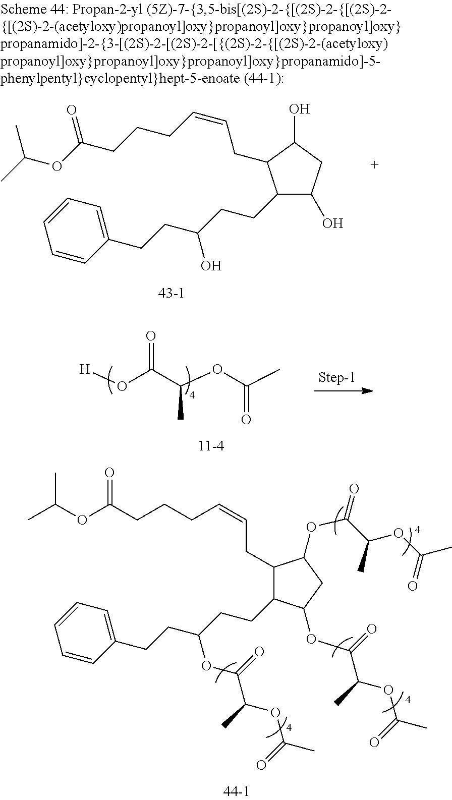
[H]OC(C(OC(C)=O)C)=O.C1(CCC(CCC2=CC=CC=C2)O)C(O)CC(O)C1CC=CCCCC(OC(C)C)=O.C(CC(CCC1=CC=CC=C1)OC(C(OC(C)=O)C)=O)C1C(OC(=O)C(OC(C)=O)C)CC(OC(=O)C(OC(C)=O)C)C1CC=CCCCC(OC(C)C)=O
